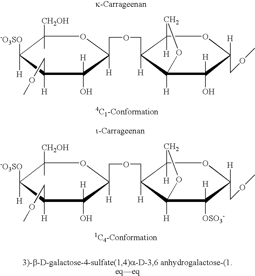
C1([CH2OH])(C)C([-O3SO])([H])C([H])(COC)C([H])(O)C(COCC2([H])C3([H])C(O)([H])C([H])(COC)OC2([H])CO3)([H])O1.C1([CH2OH])(C)C([-O3SO])([H])C([H])(COC)C([H])(O)C(COCC2([H])C3([H])C([OSO3-])([H])C([H])(COC)OC2([H])CO3)([H])O1
